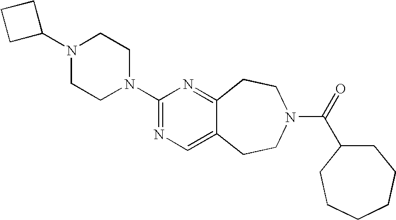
C1C(N2CCN(C3=NC=C4C(=N3)CCN(C(=O)C3CCCCCC3)CC4)CC2)CC1
